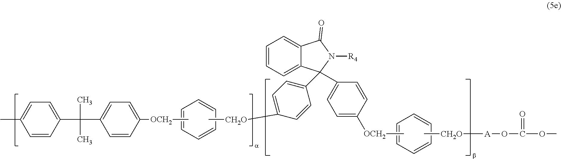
C1=CC=CC=C1.C[CH2O][A]OC(OC)=O.C1=C(C)C=CC(C(C2=CC=C([OCH2]C)C=C2)(C)C)=C1.C1=CC(C2(C3=CC=C([OCH2]C)C=C3)C3=CC=CC=C3C(=O)N2[R4])=CC=C1[CH2O]C.C1=CC=CC=C1
